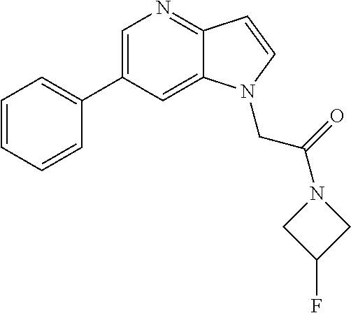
C1=C(C2=CC=CC=C2)C=C2C(=N1)C=CN2CC(=O)N1CC(F)C1
